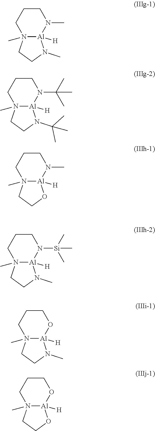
N12(C)[Al]([H])(OCCC1)N(C)CC2.N12(C)[Al]([H])(N(C)CCC1)N(C)CC2.N12(C)[Al]([H])(OCCC1)OCC2.N12(C)[Al]([H])(N(C(C)(C)C)CCC1)N(C(C)(C)C)CC2.N12(C)[Al]([H])(N(C)CCC1)OCC2.N12(C)[Al]([H])(N([Si](C)(C)C)CCC1)N(C)CC2
